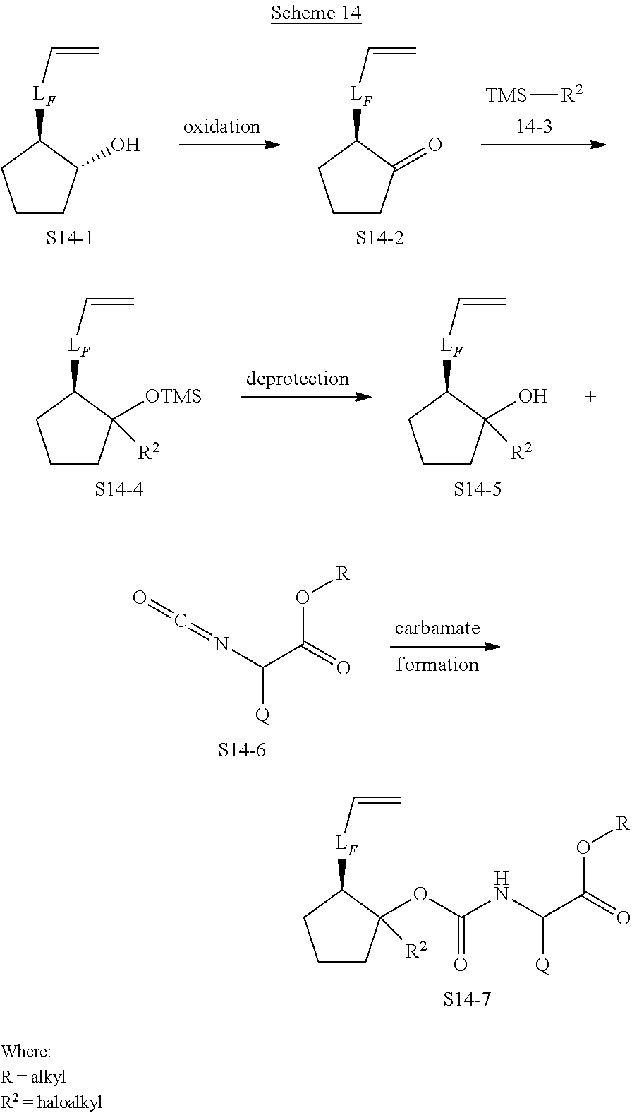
[LF](C1CCCC1O)C=C.[S14-1].[LF](C1CCCC1=O)C=C.[S14-2].[TMS][R2].[LF](C1CCCC1([OTMS])[R2])C=C.[S14-4].[LF](C1CCCC1(O)[R2])C=C.[S14-5].[LF](C1CCCC1(OC(=O)NC([Q])C(O[R])=O)[R2])C=C.[S14-7].C([Q])(C(O[R])=O)N=C=O
